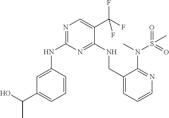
N1=C(NC2=CC(C(O)C)=CC=C2)N=C(NCC2=CC=CN=C2N(C)S(=O)(=O)C)C(C(F)(F)F)=C1
